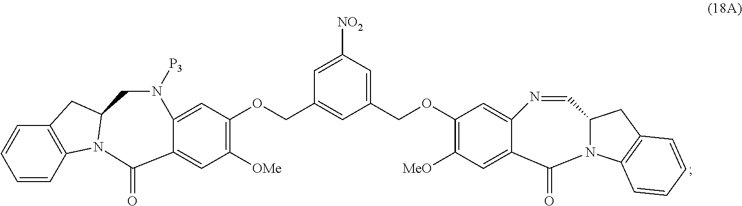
C1=CC2=C(C=C1)CC1N2C(=O)C2=CC([OMe])=C(OCC3=CC(COC4=C([MeO])C=C5C(=C4)N=CC4CC6=C(C=CC=C6)N4C5=O)=CC([NO2])=C3)C=C2N([P3])C1
